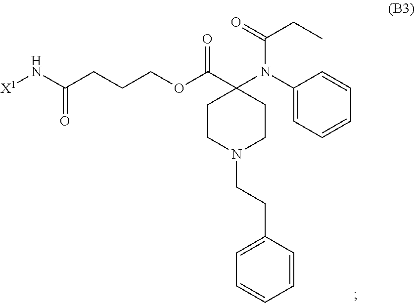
C1CN(CCC2=CC=CC=C2)CCC1(C(OCCCC(N[X1])=O)=O)N(C1=CC=CC=C1)C(=O)CC
